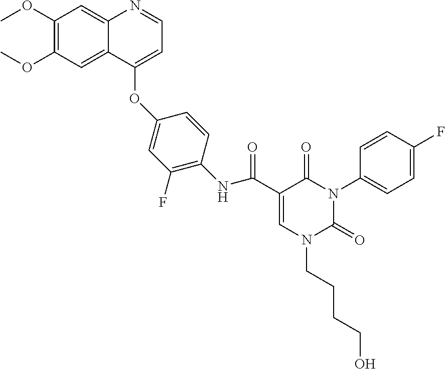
C1=C(C(=O)NC2=C(F)C=C(OC3=CC=NC4=CC(OC)=C(OC)C=C43)C=C2)C(=O)N(C2=CC=C(F)C=C2)C(=O)N1CCCCO
